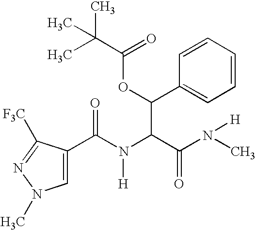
C1=C(C(N(C(C(N([H])C)=O)C(OC(=O)C(C)(C)C)C2=CC=CC=C2)[H])=O)C([F3C])=NN1C
